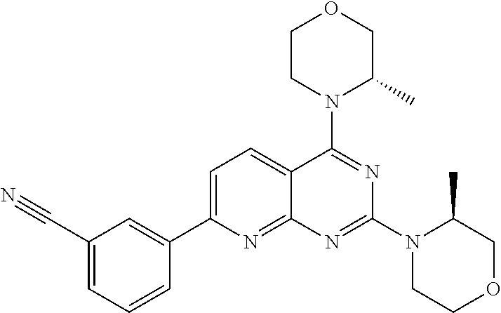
C1=C(C2=CC(C#N)=CC=C2)N=C2C(=C1)C(N1C(C)COCC1)=NC(N1CCOCC1C)=N2
